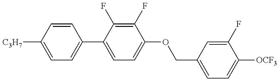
C1=C([C3H7])C=CC(C2=CC=C(OCC3=CC=C([OCF3])C(F)=C3)C(F)=C2F)=C1
